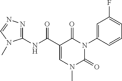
C1(NC(C2=CN(C)C(=O)N(C3=CC(F)=CC=C3)C2=O)=O)=NN=CN1C
